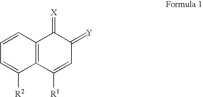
C1=CC2=C(C([R2])=C1)C([R1])=CC(=[Y])C2=[X]
